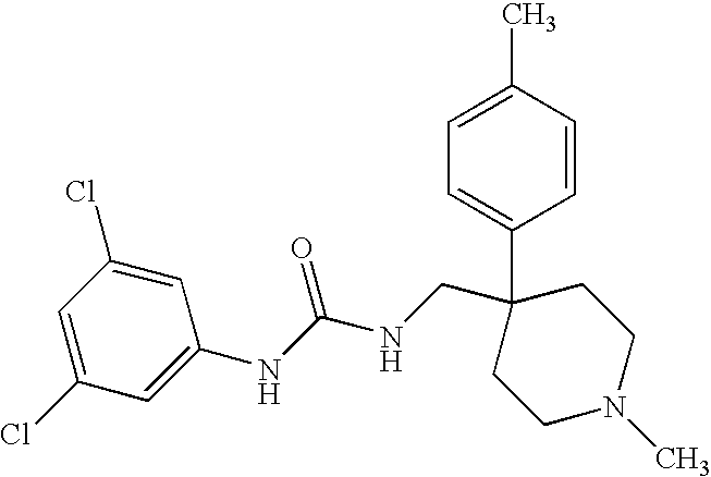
C1=C(Cl)C=C(NC(NCC2(C3=CC=C(C)C=C3)CCN(C)CC2)=O)C=C1Cl
